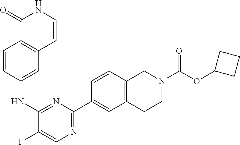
C1=CC(NC2=NC(C3=CC4=C(C=C3)CN(C(OC3CCC3)=O)CC4)=NC=C2F)=CC2=C1C(=O)NC=C2
